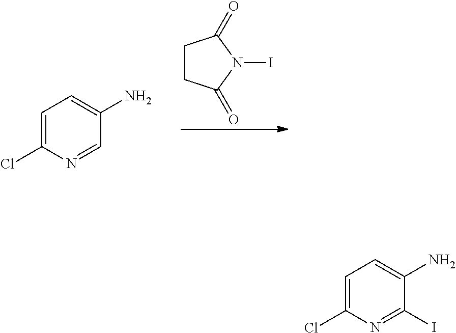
C1=C(Cl)N=CC(N)=C1.C1CC(=O)N(I)C1=O.C1=C(Cl)N=C(I)C(N)=C1
